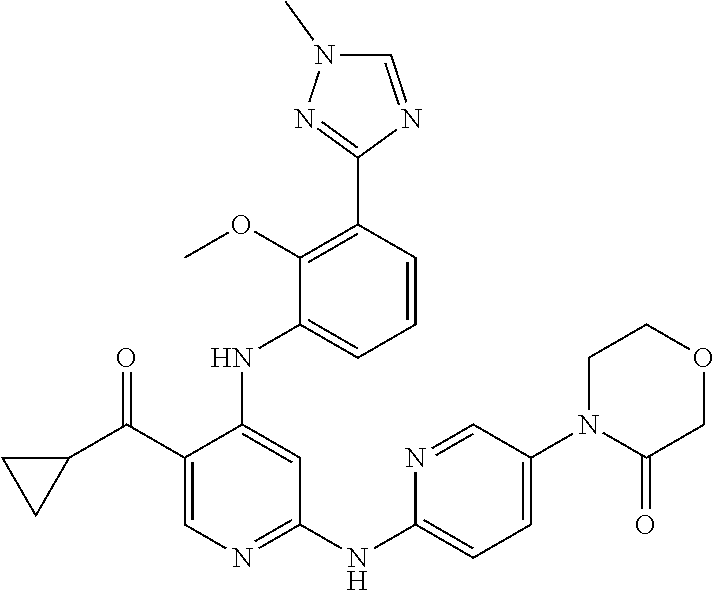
C1(C(C2CC2)=O)=CN=C(NC2=CC=C(N3C(=O)COCC3)C=N2)C=C1NC1=CC=CC(C2=NN(C)C=N2)=C1OC
